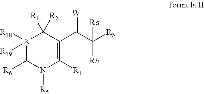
[X]1([R18])([R19])c([R6])N([R5])C([R4])=C(C(C([R3])([Rb])[Ra])=[W])C1([R1])[R2]
